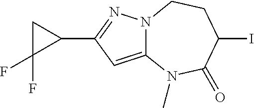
C1C(F)(F)C1C1=NN2C(=C1)N(C)C(=O)C(I)CC2
